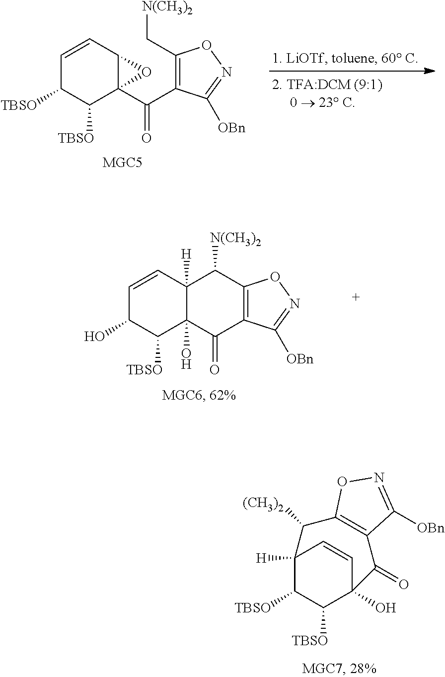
C1=CC2C(C(=O)C3=C(C[N(CH3)2])ON=C3[OBn])(C([TBSO])C1[TBSO])O2.C1=CC2([H])C(O)(C([TBSO])C1O)C(=O)C1=C(ON=C1[OBn])C2[N(CH3)2].C12([H])C([TBSO])C([TBSO])C(O)(C=C1)C(=O)C1=C(C2[(CH3)2])ON=C1[OBn]
